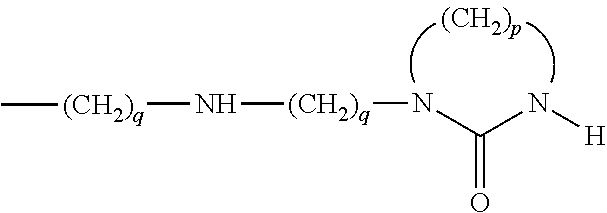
[(CH2)q](NC(N[H])=O)N[(CH2)q]C
